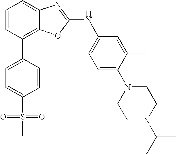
C1=CC(C2=CC=C(S(=O)(C)=O)C=C2)=C2C(=C1)N=C(NC1=CC=C(N3CCN(C(C)C)CC3)C(C)=C1)O2
